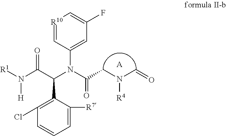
[A].[R10]1=CC(N(C(C(=O)N([R1])[H])C2=C(Cl)C=CC=C2[R7])C(=O)CN(C=O)[R4])=CC(F)=C1
